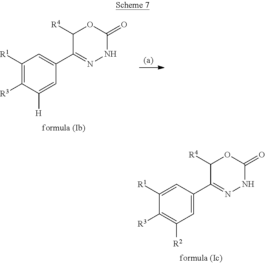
C1([R1])=C([R3])C([H])=CC(C2=NNC(=O)OC2[R4])=C1.C1([R1])=CC(C2=NNC(=O)OC2[R4])=CC([R2])=C1[R3]
